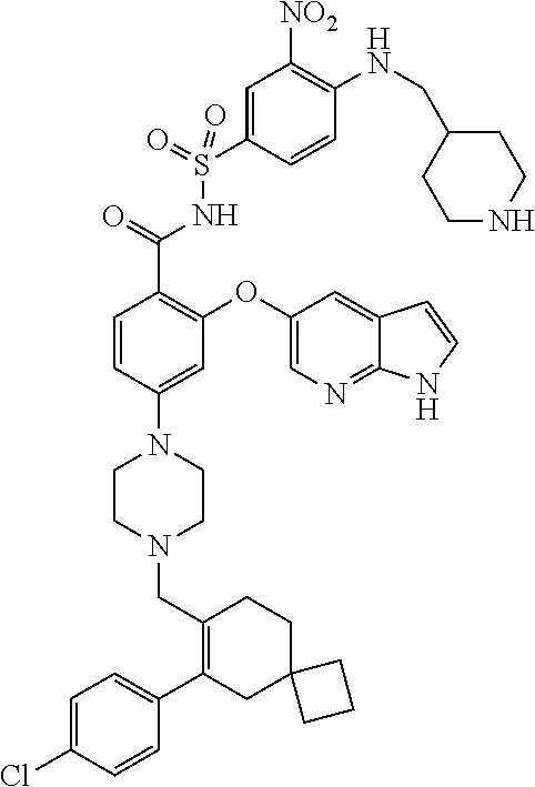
C1=C(Cl)C=CC(C2=C(CN3CCN(C4=CC(OC5=CN=C6C(=C5)C=CN6)=C(C(=O)NS(C5=CC([NO2])=C(NCC6CCNCC6)C=C5)(=O)=O)C=C4)CC3)CCC3(C2)CCC3)=C1
